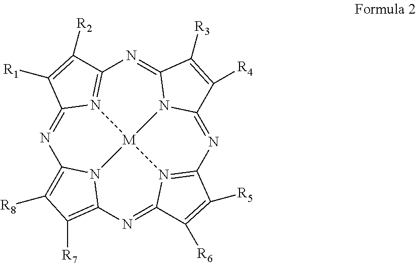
N1=C2N3=C(C([R2])=C2[R1])N=C2N4C(=NC5=N6C(=NC7=C([R7])C([R8])=C1N7[M]346)C([R6])=C5[R5])C([R4])=C2[R3]
